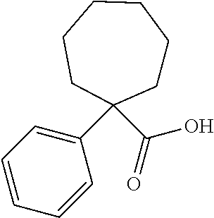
C1=CC=C(C2(C(O)=O)CCCCCC2)C=C1
